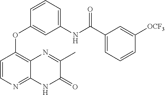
C1=C(NC(C2=CC=CC([OCF3])=C2)=O)C=C(OC2=C3C(=NC=C2)NC(=O)C(C)=N3)C=C1
